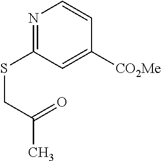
N1=C(SCC(C)=O)C=C([CO2Me])C=C1
